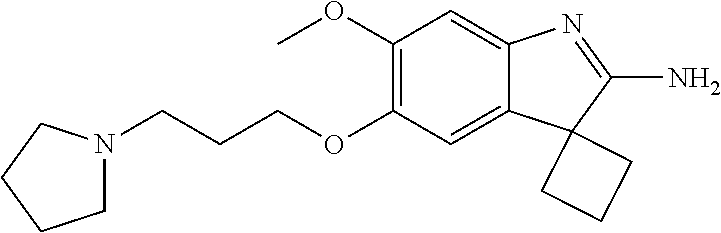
C(OC1=C(OC)C=C2C(=C1)C1(C(N)=N2)CCC1)CCN1CCCC1
